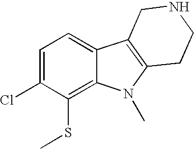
C1=C(Cl)C(SC)=C2C(=C1)C1=C(N2C)CCNC1
